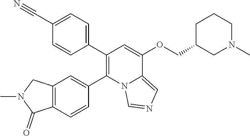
C1=C(C#N)C=CC(C2=C(C3=CC4=C(C=C3)C(=O)N(C)C4)N3C(=CN=C3)C(OCC3CN(C)CCC3)=C2)=C1
